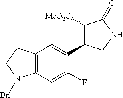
C1([MeO2C])C(C2=CC3=C(C=C2F)N([Bn])CC3)CNC1=O
